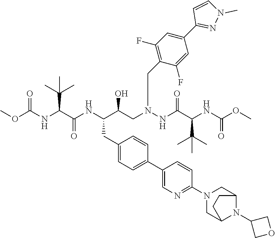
COC(NC(C(NC(C(CN(NC(C(C(C)(C)C)NC(OC)=O)=O)CC1=C(F)C=C(C2=NN(C)C=C2)C=C1F)O)CC1=CC=C(C2=CN=C(N3CC4N(C5COC5)C(C3)CC4)C=C2)C=C1)=O)C(C)(C)C)=O
